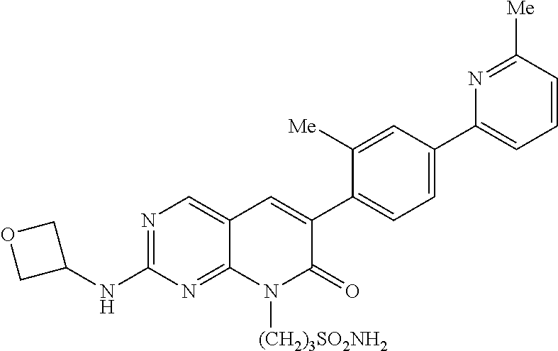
N1=C(NC2COC2)N=C2C(=C1)C=C(C1=CC=C(C3=CC=CC([Me])=N3)C=C1[Me])C(=O)N2[(CH2)3SO2NH2]
